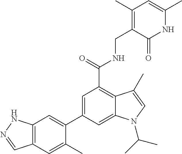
N1C(C)=CC(C)=C(CNC(C2=C3C(=CC(C4=CC5=C(C=C4C)C=NN5)=C2)N(C(C)C)C=C3C)=O)C1=O
